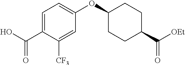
C1=C(C(O)=O)C([CF3])=CC(OC2CCC(C([OEt])=O)CC2)=C1
